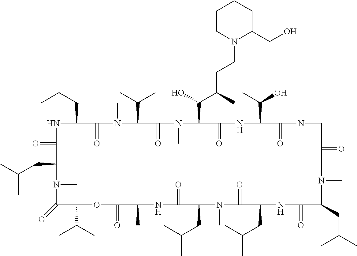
N1C(=O)C(CC(C)C)N(C)C(=O)C(C(C)C)OC(=O)C(C)NC(=O)C(CC(C)C)N(C)C(=O)C(CC(C)C)NC(=O)C(CC(C)C)N(C)C(=O)CN(C)C(=O)C(C(C)O)NC(=O)C(C(O)C(CCN2C(CO)CCCC2)C)N(C)C(=O)C(C(C)C)N(C)C(=O)C1CC(C)C
